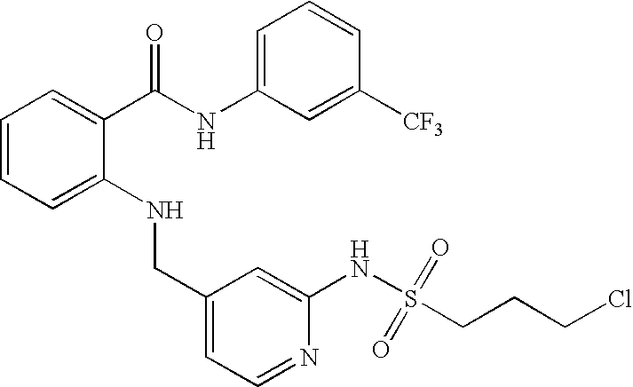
C1=CC=C(NCC2=CC=NC(NS(CCCCl)(=O)=O)=C2)C(C(NC2=CC=CC([CF3])=C2)=O)=C1
